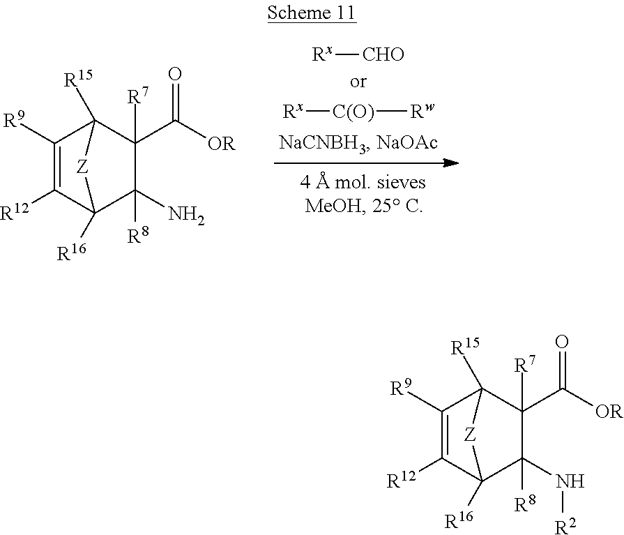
C1([R9])=C([R12])C2([R16])C([R8])(N)C([R7])(C([OR])=O)C1([R15])[Z]2.[Rx][CHO].[Rx][C(O)][Rw].C1([R9])=C([R12])C2([R16])C([R8])(N[R2])C([R7])(C([OR])=O)C1([R15])[Z]2
